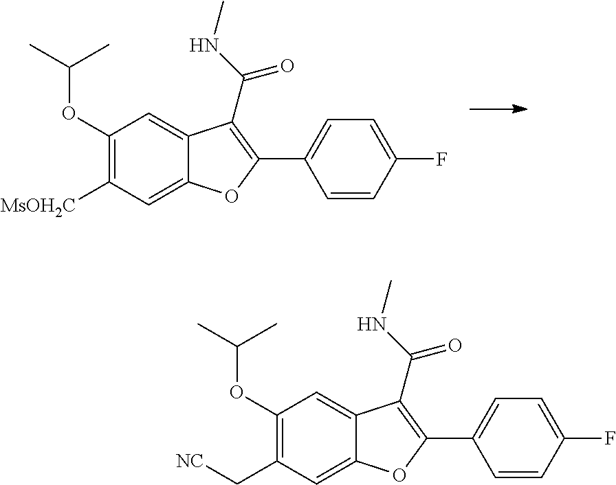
C1(OC(C)C)=C(C[NC])C=C2C(=C1)C(C(=O)NC)=C(C1=CC=C(F)C=C1)O2.C1(OC(C)C)=C([MsOH2C])C=C2C(=C1)C(C(=O)NC)=C(C1=CC=C(F)C=C1)O2
